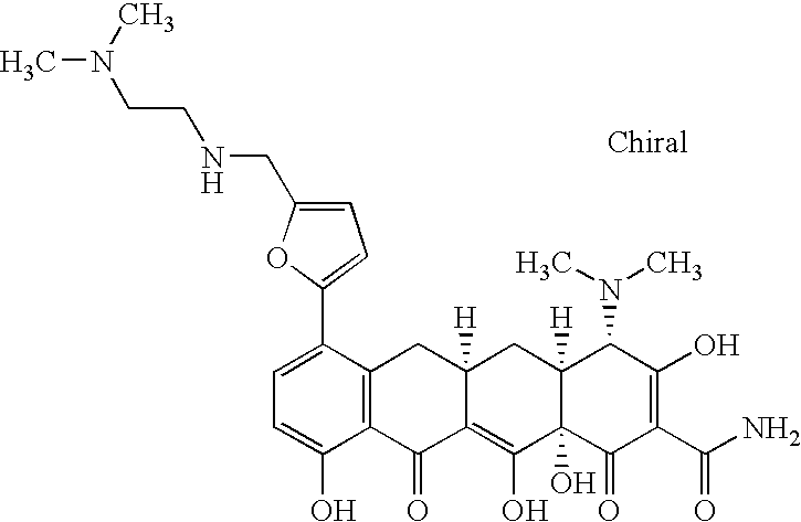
C1=C(C2=CC=C(CNCCN(C)C)O2)C2=C(C(O)=C1)C(=O)C1=C(O)C3(O)C([H])(CC1([H])C2)C(N(C)C)C(O)=C(C(N)=O)C3=O
